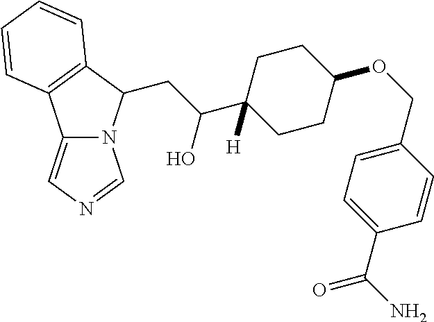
C12=CN=CN1C(CC(C1([H])CCC(OCC3=CC=C(C(N)=O)C=C3)CC1)O)C1=C2C=CC=C1
